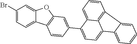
C1(Br)=CC=C2C(=C1)OC1=C2C=CC(C2=CC=C3C4=C(C=CC=C24)C2=CC=CC=C32)=C1
